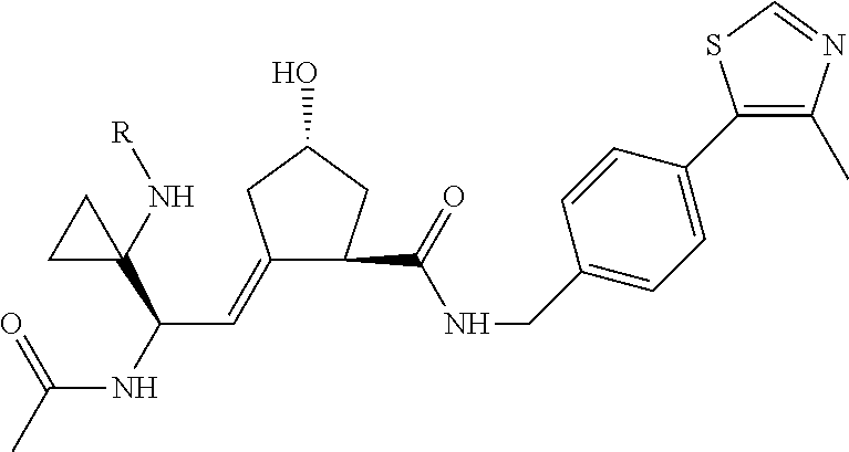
C1(=CC(NC(C)=O)C2(N[R])CC2)CC(O)CC1C(NCC1=CC=C(C2=C(C)N=CS2)C=C1)=O
